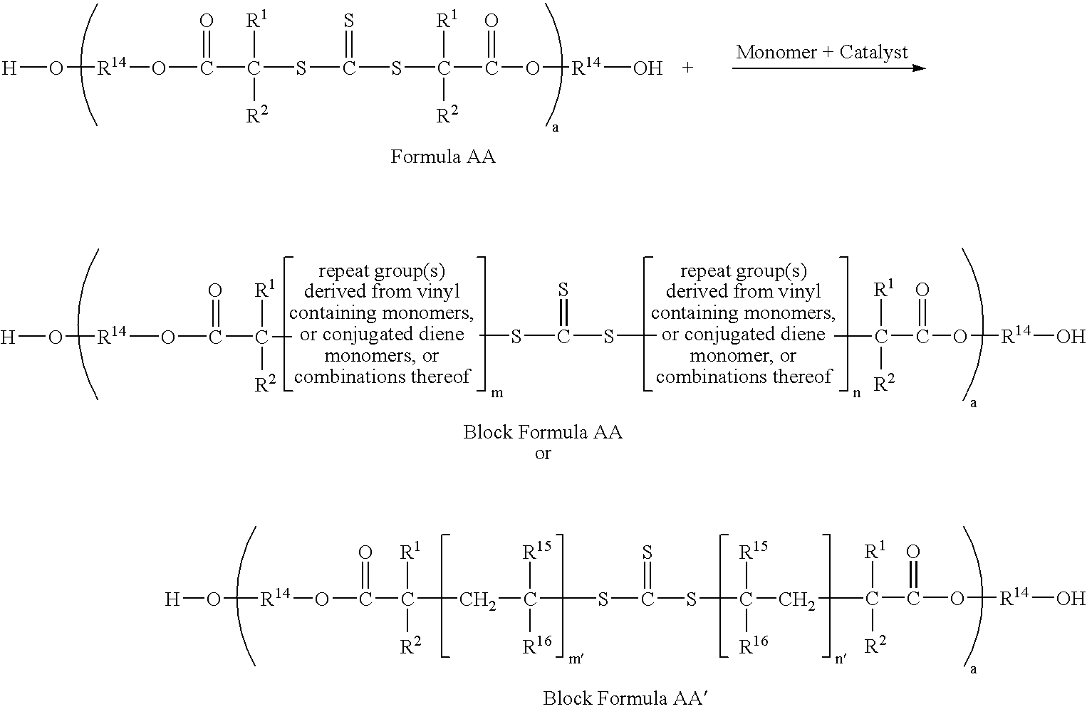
[R14](OC(C([R1])([R2])SC(SC(C(O[R14]O)=O)([R1])[R2])=S)=O)O[H].[R14](OC(C(C)([R1])[R2])=O)O[H].S(C(SC)=S)C.[R14](OC(C(C)([R1])[R2])=O)O.[R14](OC(C(CC(SC(SC([R15])([R16])CC(C(O[R14]O)=O)([R1])[R2])=S)([R15])[R16])([R1])[R2])=O)O[H]
